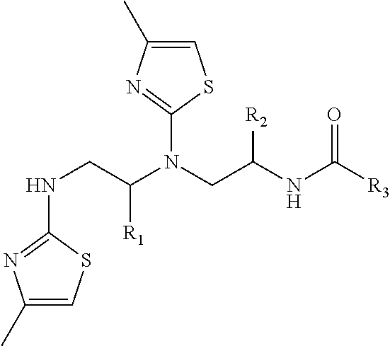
N(CC(N(CC(NC([R3])=O)[R2])C1=NC(C)=CS1)[R1])C1=NC(C)=CS1
